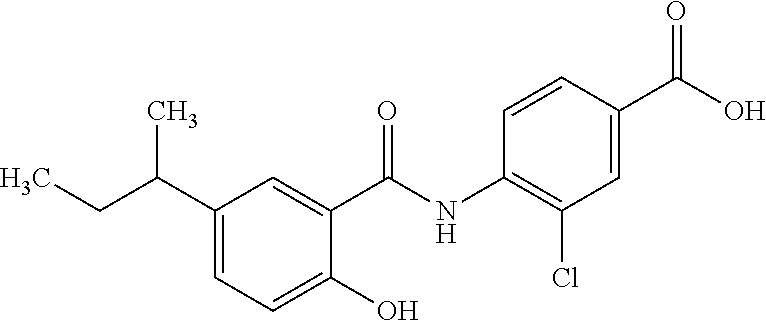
C1(O)=CC=C(C(CC)C)C=C1C(NC1=C(Cl)C=C(C(O)=O)C=C1)=O
